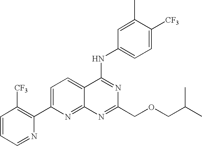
C1=CC=NC(C2=CC=C3C(=N2)N=C(COCC(C)C)N=C3NC2=CC=C([CF3])C(C)=C2)=C1[CF3]
